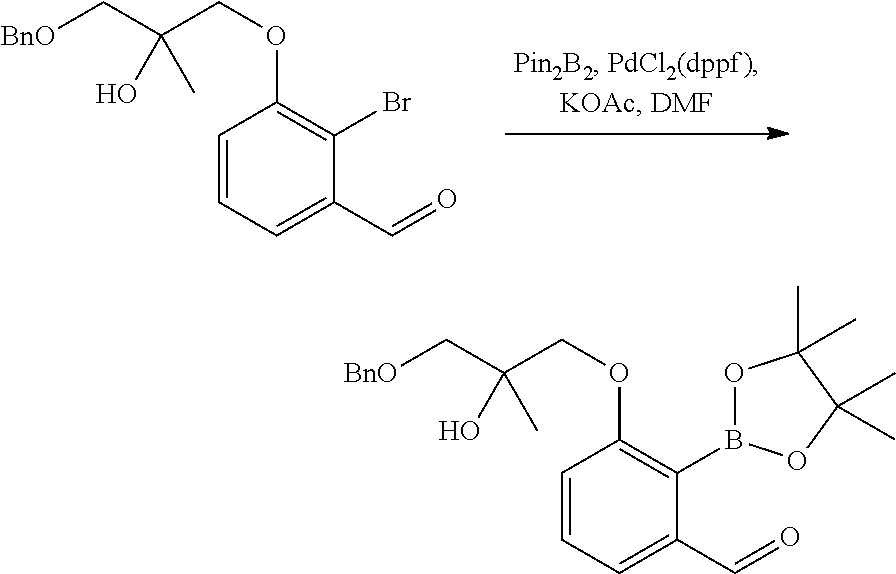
C1=CC=C(C=O)C(Br)=C1OCC(C[BnO])(C)O.C1=CC=C(C=O)C(B2OC(C)(C)C(C)(C)O2)=C1OCC(C[BnO])(C)O
